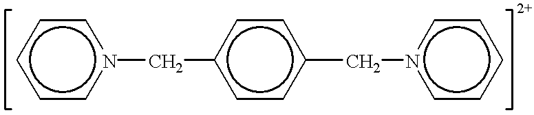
c1cn(Cc2ccc(Cn3ccccc3)cc2)ccc1
